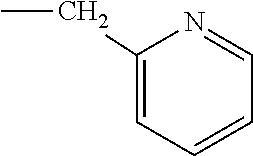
C(C)C1=CC=CC=N1
